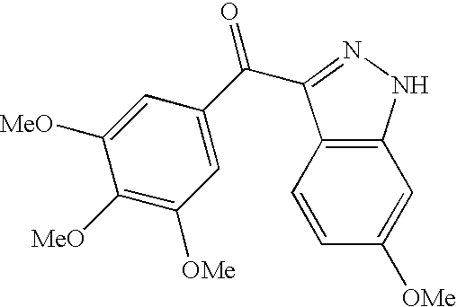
C12=C(NN=C1C(=O)C1=CC([OMe])=C([MeO])C([MeO])=C1)C=C([OMe])C=C2
